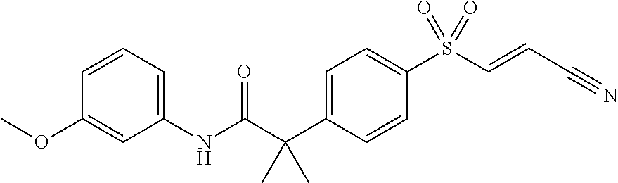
N(C(C(C1=CC=C(S(C=CC#N)(=O)=O)C=C1)(C)C)=O)C1=CC=CC(OC)=C1
